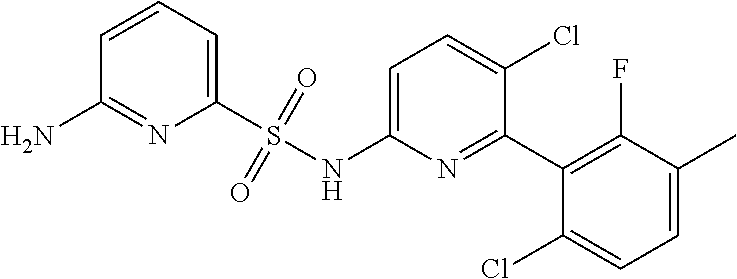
C1=C(NS(C2=CC=CC(N)=N2)(=O)=O)N=C(C2=C(F)C(C)=CC=C2Cl)C(Cl)=C1
